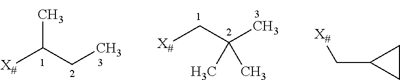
[X#]C(CC)C.[X#]CC(C)(C)C.C(C1CC1)[X#]
